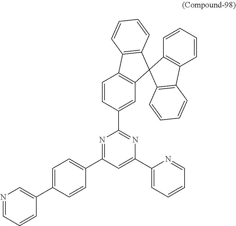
C1(C2=CC=C(C3=CN=CC=C3)C=C2)=NC(C2=CC3=C(C=C2)C2=C(C34C3=C(C5=C4C=CC=C5)C=CC=C3)C=CC=C2)=NC(C2=CC=CC=N2)=C1
